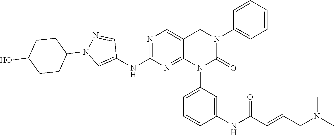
CN(CC=CC(NC1=CC(N2C(=O)N(C3=CC=CC=C3)CC3=CN=C(NC4=CN(C5CCC(O)CC5)N=C4)N=C23)=CC=C1)=O)C
